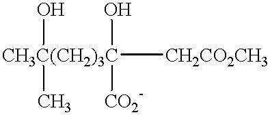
[CH3C(CH2)3C](O)([CO2-])([CH2CO2CH3])(O)C
